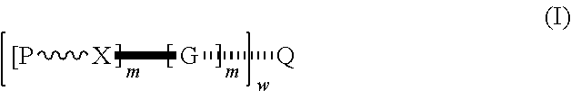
[X]([G][Q])[[P]
